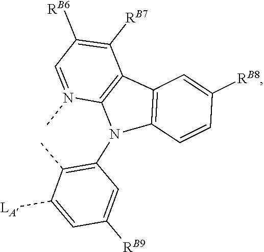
C1(N2C3=C(C([RB7])=C([RB6])C=N3C)C3=C2C=CC([RB8])=C3)=C(C)C([LA])=CC([RB9])=C1
